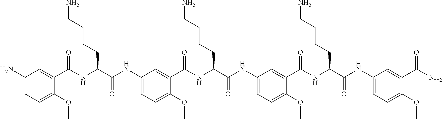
C1(N)=CC=C(OC)C(C(NC(C(NC2=CC=C(OC)C(C(NC(C(NC3=CC=C(OC)C(C(NC(C(NC4=CC=C(OC)C(C(N)=O)=C4)=O)CCCCN)=O)=C3)=O)CCCCN)=O)=C2)=O)CCCCN)=O)=C1
